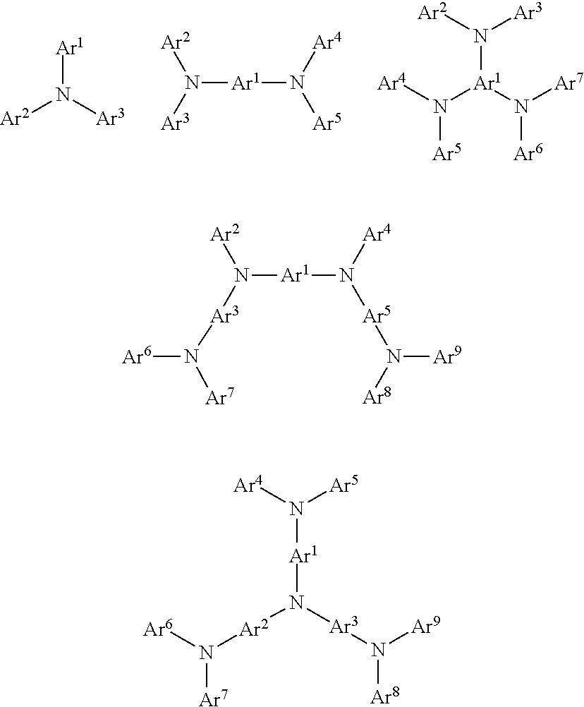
[Ar1]N([Ar3])[Ar2].N([Ar1]N([Ar5])[Ar4])([Ar2])[Ar3].N([Ar1](N([Ar6])[Ar7])N([Ar4])[Ar5])([Ar2])[Ar3].N([Ar1]N([Ar5]N([Ar9])[Ar8])[Ar4])([Ar2])[Ar3]N([Ar6])[Ar7].N([Ar1]N([Ar2]N([Ar7])[Ar6])[Ar3]N([Ar8])[Ar9])([Ar4])[Ar5]
